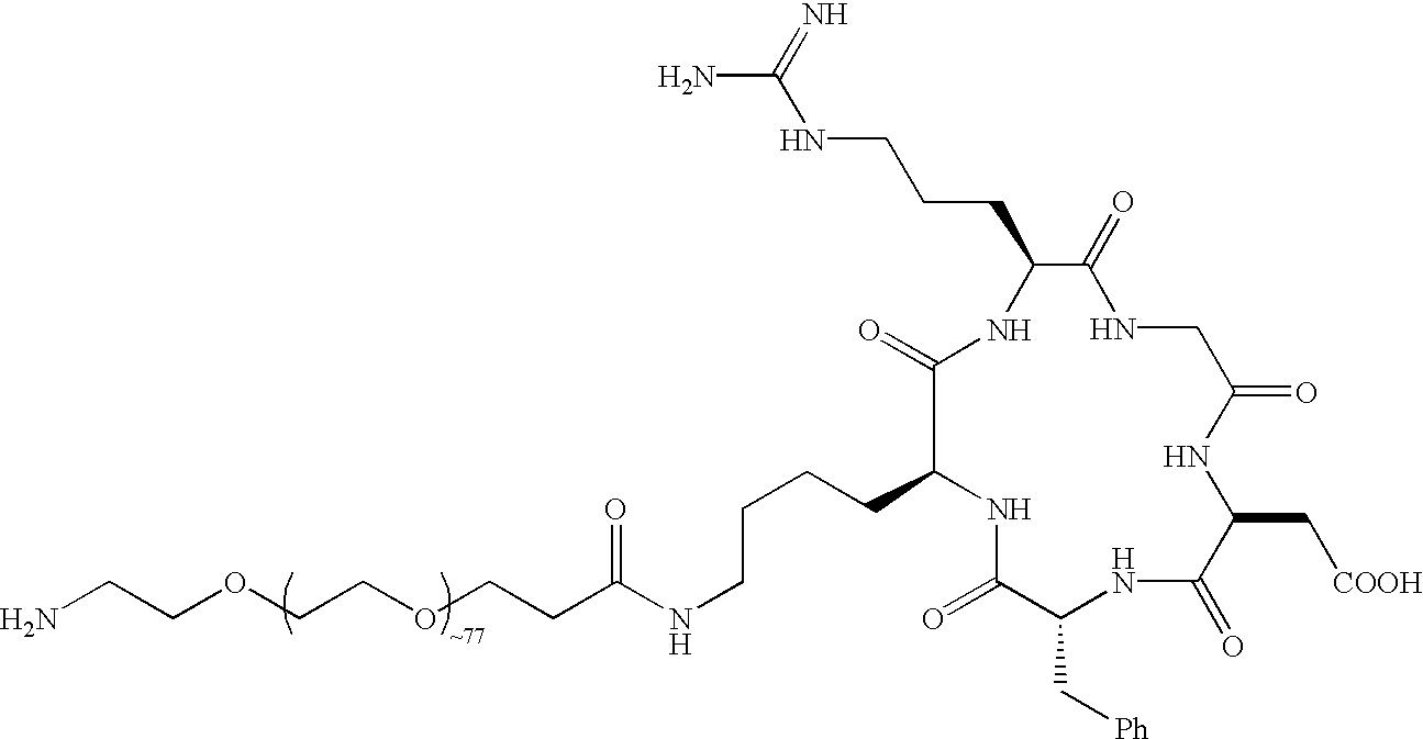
C(CN)OCCOCCC(NCCCCC1NC(=O)C(C[Ph])NC(=O)C(C[COOH])NC(=O)CNC(=O)C(CCCNC(N)=N)NC1=O)=O
